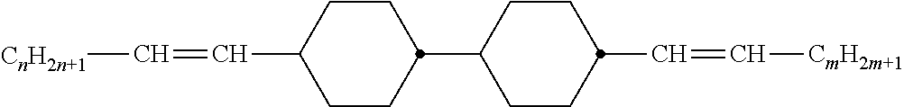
C1CC(C=C[CnH2n+1])CCC1C1CCC(C=C[CmH2m+1])CC1
